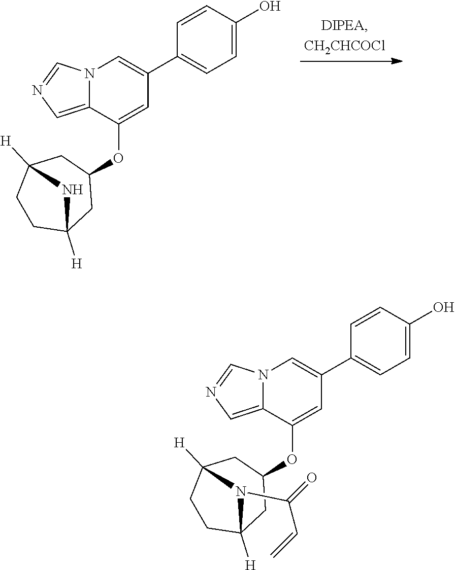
C12=CN=CN1C=C(C1=CC=C(O)C=C1)C=C2OC1CC2([H])CCC([H])(C1)N2.C12=CN=CN1C=C(C1=CC=C(O)C=C1)C=C2OC1CC2([H])CCC([H])(C1)N2C(=O)C=C
